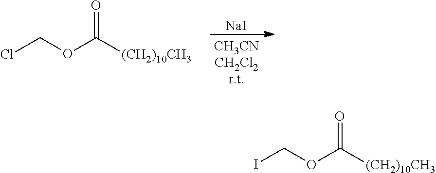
ClCOC([(CH2)10CH3])=O.[NaI].ICOC([(CH2)10CH3])=O
